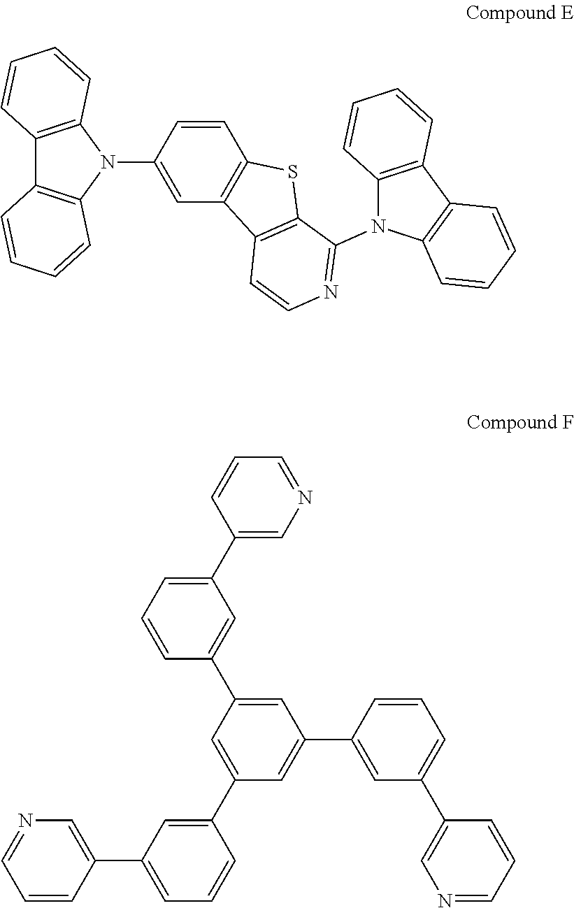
C12=C(N(C3=CC4=C(C=C3)SC3=C4C=CN=C3N3C4=C(C5=C3C=CC=C5)C=CC=C4)C3=C1C=CC=C3)C=CC=C2.C1=CC(C2=CC=CC(C3=CC(C4=CC(C5=CN=CC=C5)=CC=C4)=CC(C4=CC(C5=CN=CC=C5)=CC=C4)=C3)=C2)=CN=C1
